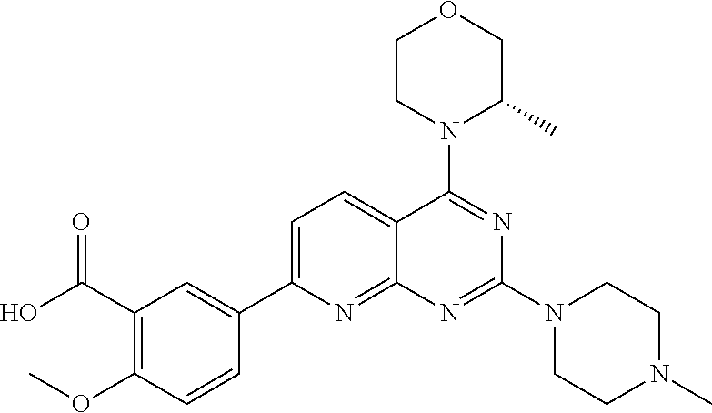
C1CN(C2=NC(N3CCN(C)CC3)=NC3=NC(C4=CC(C(O)=O)=C(OC)C=C4)=CC=C23)C(C)CO1
